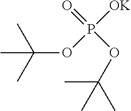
C(C)(C)(C)OP(=O)([OK])OC(C)(C)C
